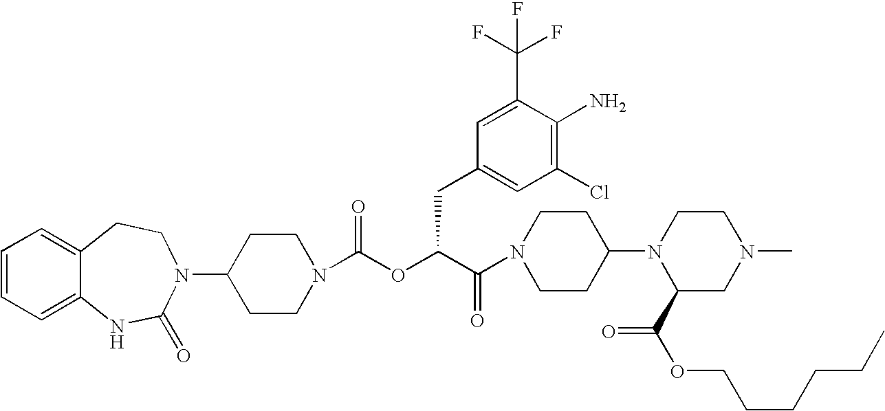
C12=CC=CC=C1NC(=O)N(C1CCN(C(OC(C(=O)N3CCC(N4C(C(OCCCCCC)=O)CN(C)CC4)CC3)CC3=CC(Cl)=C(N)C(C(F)(F)F)=C3)=O)CC1)CC2
